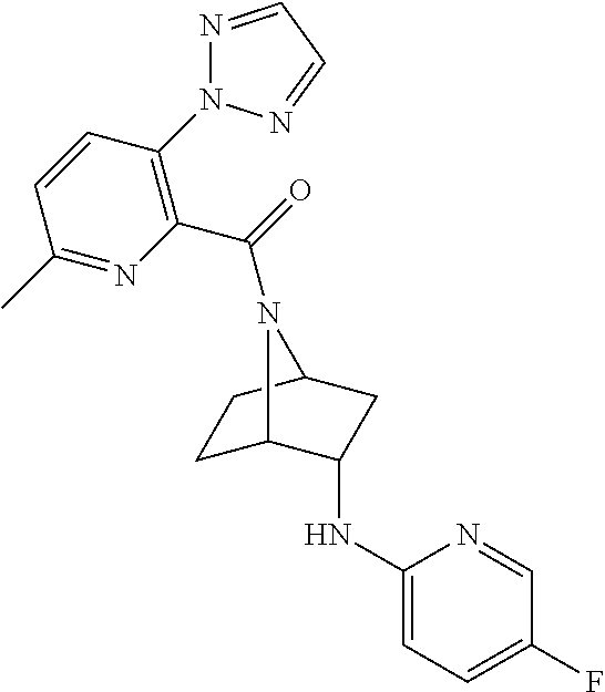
C1C2C(NC3=CC=C(F)C=N3)CC(C1)N2C(=O)C1=C(N2N=CC=N2)C=CC(C)=N1
